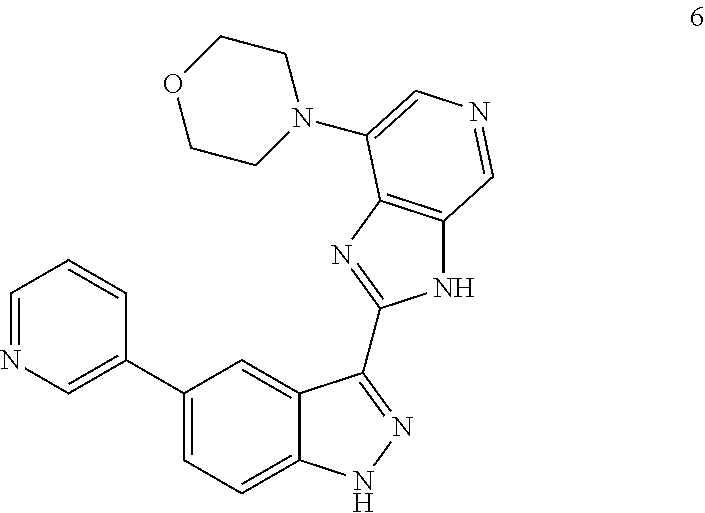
N1C2=C(N=C1C1=NNC3=CC=C(C4=CN=CC=C4)C=C31)C(N1CCOCC1)=CN=C2
